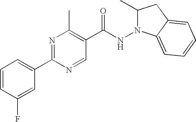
C1=CC(F)=CC(C2=NC(C)=C(C(NN3C(C)CC4=CC=CC=C34)=O)C=N2)=C1
